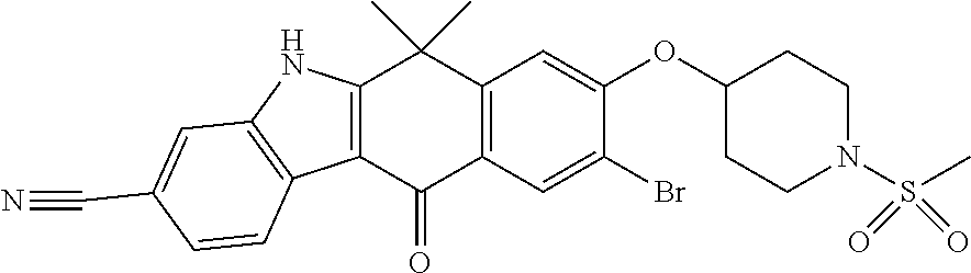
C12=C(C(=O)C3=C(C1(C)C)C=C(OC1CCN(S(C)(=O)=O)CC1)C(Br)=C3)C1=C(N2)C=C(C#N)C=C1
